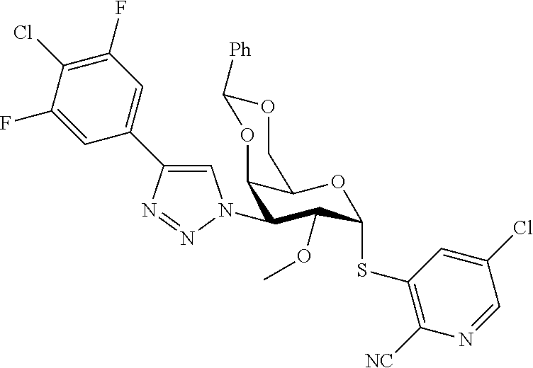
C12C(N3C=C(C4=CC(F)=C(Cl)C(F)=C4)N=N3)C(OC)C(SC3=C([NC])N=CC(Cl)=C3)OC1COC([Ph])O2
